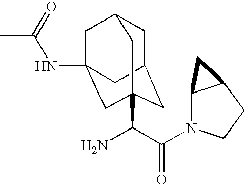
C1C2CC3(C(C(N4C5C(CC4)C5)=O)N)CC(NC(C)=O)(CC1C3)C2
